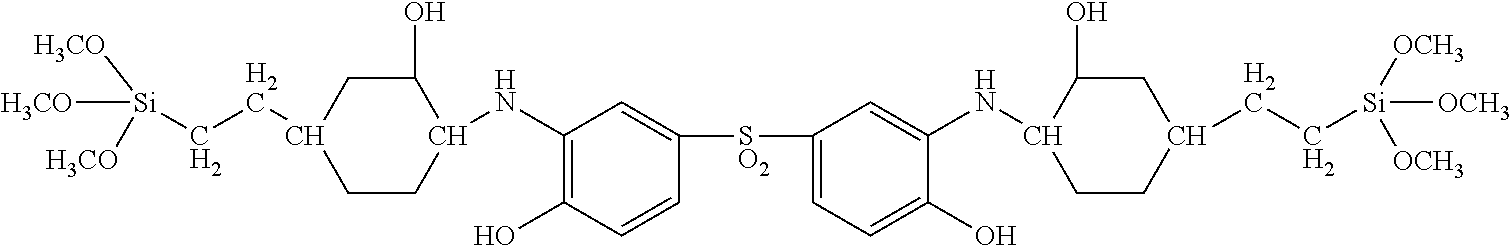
C1(NC2CCC(CC[Si]([H3CO])([H3CO])[H3CO])CC2O)=C(O)C=CC([SO2]C2=CC=C(O)C(NC3CCC(CC[Si]([OCH3])([OCH3])[OCH3])CC3O)=C2)=C1
